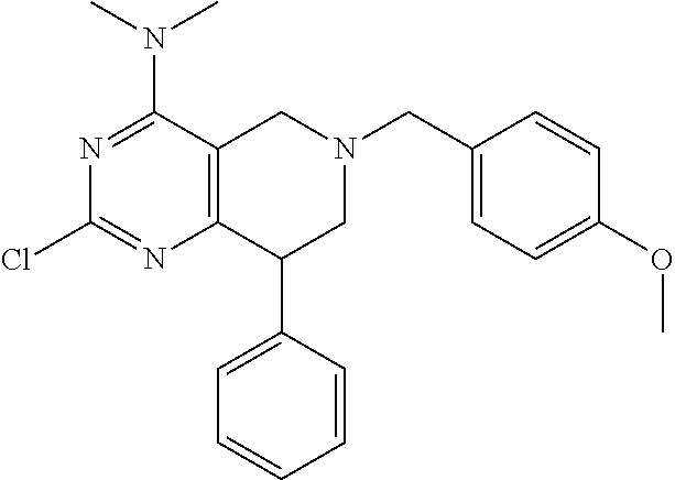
N1=C(N(C)C)C2=C(N=C1Cl)C(C1=CC=CC=C1)CN(CC1=CC=C(OC)C=C1)C2
